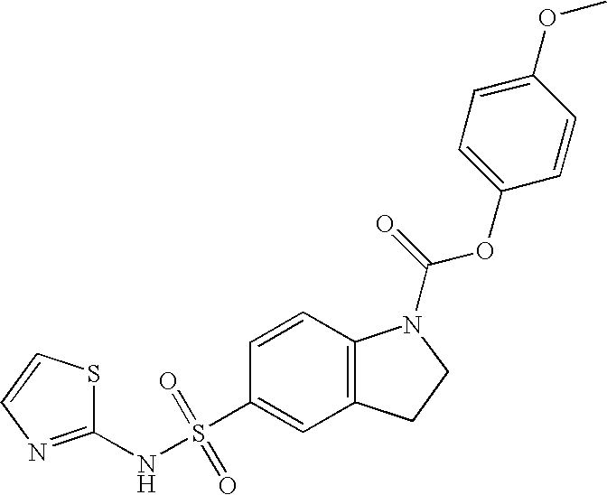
C1(NS(C2=CC3=C(C=C2)N(C(=O)OC2=CC=C(OC)C=C2)CC3)(=O)=O)=NC=CS1
